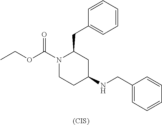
CCOC(N1CCC(NCC2=CC=CC=C2)CC1CC1=CC=CC=C1)=O.[(CIS)]
